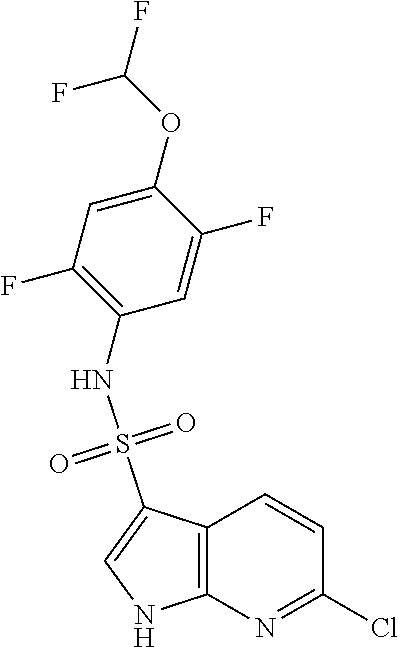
C12=C(N=C(Cl)C=C1)NC=C2S(NC1=C(F)C=C(OC(F)F)C(F)=C1)(=O)=O
